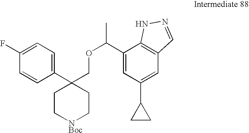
C1(C(OCC2(C3=CC=C(F)C=C3)CC[NBoc]CC2)C)=CC(C2CC2)=CC2=C1NN=C2
